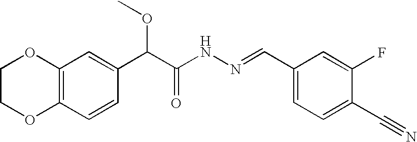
C12=C(C=CC(C(C(NN=CC3=CC=C(C#N)C(F)=C3)=O)OC)=C1)OCCO2
